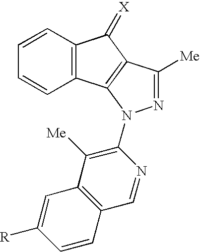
C12=C(C=CC=C1)C(=[X])C1=C2N(C2=C([Me])C3=C(C=N2)C=CC([R])=C3)N=C1[Me]
